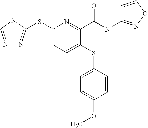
C1(SC2=NN=CN2)=CC=C(SC2=CC=C(OC)C=C2)C(C(NC2=NOC=C2)=O)=N1
